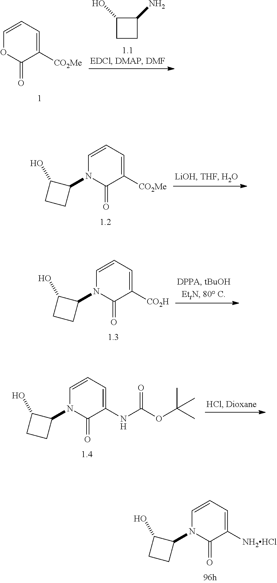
C1=CC=C([NH2HCl])C(=O)N1C1C(O)CC1.C1=CC=C([CO2Me])C(=O)O1.C1(O)CCC1N.C1=CC=C([CO2Me])C(=O)N1C1C(O)CC1.C1=CC=C([CO2H])C(=O)N1C1C(O)CC1.C1=CC=C(NC(OC(C)(C)C)=O)C(=O)N1C1C(O)CC1
